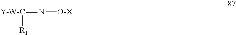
[Y-W-C](=N[O-X])[R1]
